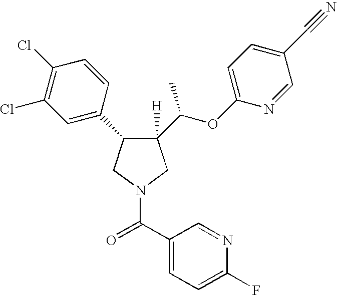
C1(C(OC2=CC=C(C#N)C=N2)C)([H])C(C2=CC(Cl)=C(Cl)C=C2)CN(C(C2=CC=C(F)N=C2)=O)C1
